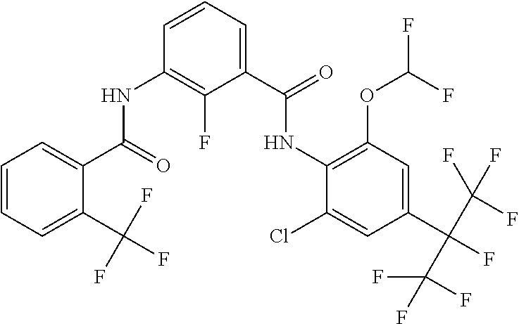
C1=CC=C(C(F)(F)F)C(C(=O)NC2=C(F)C(C(=O)NC3=C(OC(F)F)C=C(C(C(F)(F)F)(C(F)(F)F)F)C=C3Cl)=CC=C2)=C1
